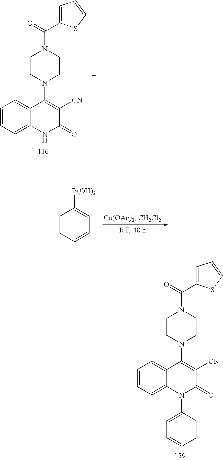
C1=CC=C2C(=C1)C(N1CCN(C(=O)C3=CC=CS3)CC1)=C([CN])C(=O)N2C1=CC=CC=C1.C1=CC=C2C(=C1)C(N1CCN(C(=O)C3=CC=CS3)CC1)=C([CN])C(=O)N2.C1=CC=CC=C1[B(OH)2]
